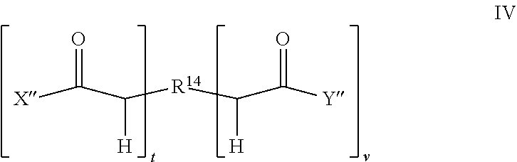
[X]C(C([H])[R14]C(C([Y])=O)[H])=O
